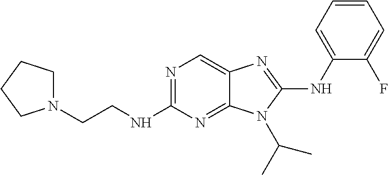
C1(NCCN2CCCC2)=NC=C2C(=N1)N(C(C)C)C(NC1=CC=CC=C1F)=N2
